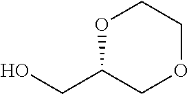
OCC1COCCO1
